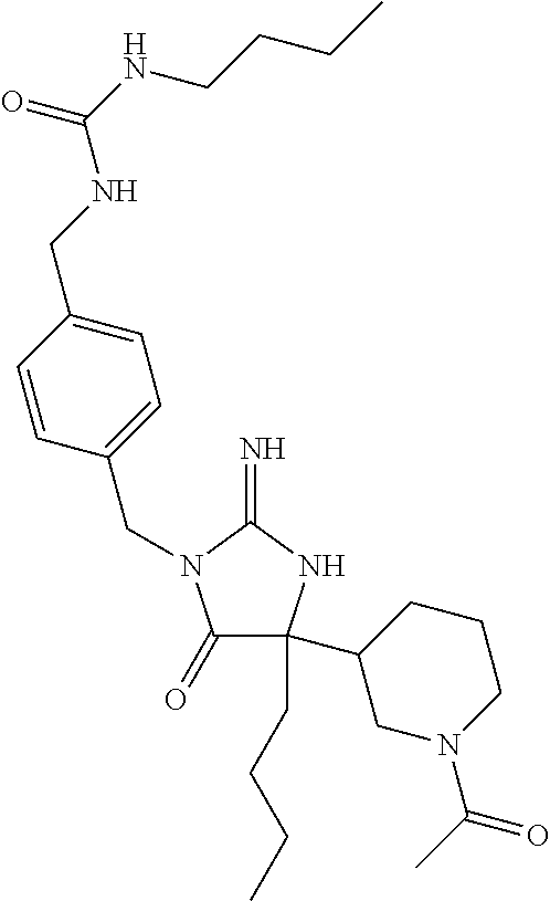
C1(=O)C(C2CN(C(C)=O)CCC2)(CCCC)NC(=N)N1CC1=CC=C(CNC(NCCCC)=O)C=C1
